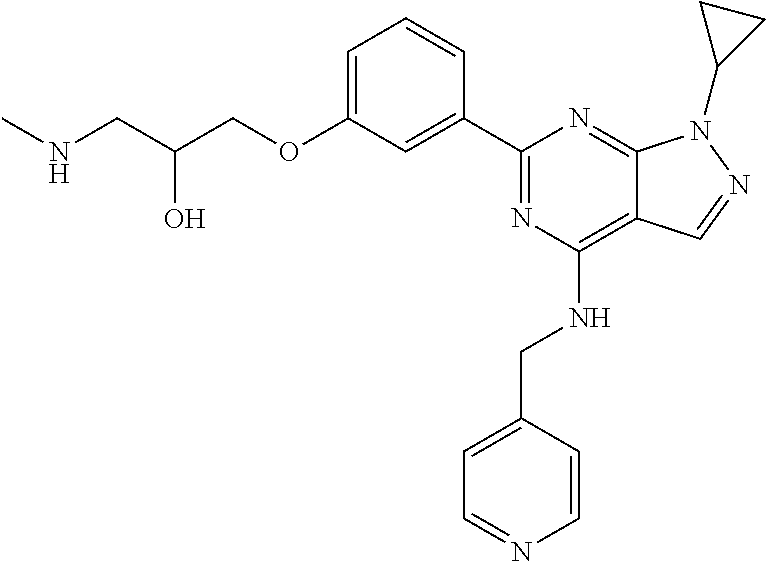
C1=C(OCC(CNC)O)C=C(C2=NC(NCC3=CC=NC=C3)=C3C(=N2)N(C2CC2)N=C3)C=C1
